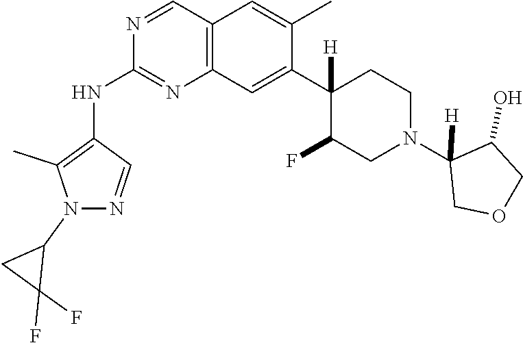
C12=C(C=C(C3([H])C(F)CN(C4([H])COCC4O)CC3)C(C)=C1)N=C(NC1=C(C)N(C3CC3(F)F)N=C1)N=C2
